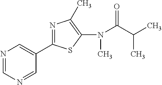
C1=NC=C(C2=NC(C)=C(N(C(=O)C(C)C)C)S2)C=N1
